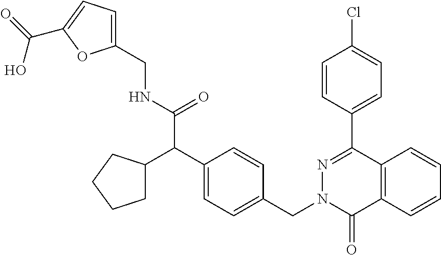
C1(CNC(C(C2=CC=C(CN3C(=O)C4=C(C(C5=CC=C(Cl)C=C5)=N3)C=CC=C4)C=C2)C2CCCC2)=O)=CC=C(C(=O)O)O1
